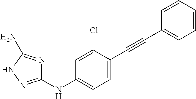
C1=C(Cl)C(C#CC2=CC=CC=C2)=CC=C1NC1=NNC(N)=N1
